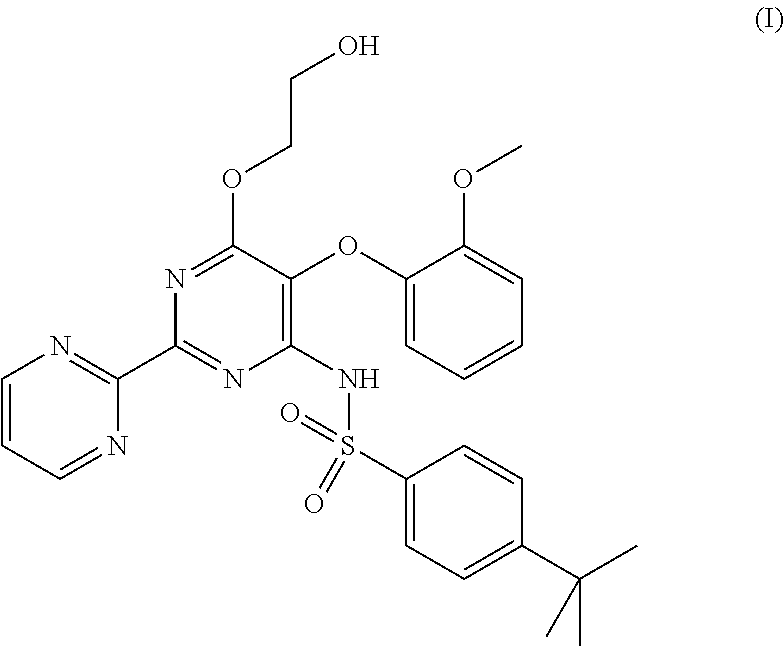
C1=CC=NC(C2=NC(NS(C3=CC=C(C(C)(C)C)C=C3)(=O)=O)=C(OC3=CC=CC=C3OC)C(OCCO)=N2)=N1
